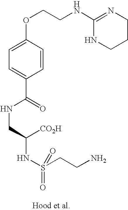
C1=C(OCCNC2=NCCCN2)C=CC(C(NCC(NS(=O)(=O)CCN)[CO2H])=O)=C1
